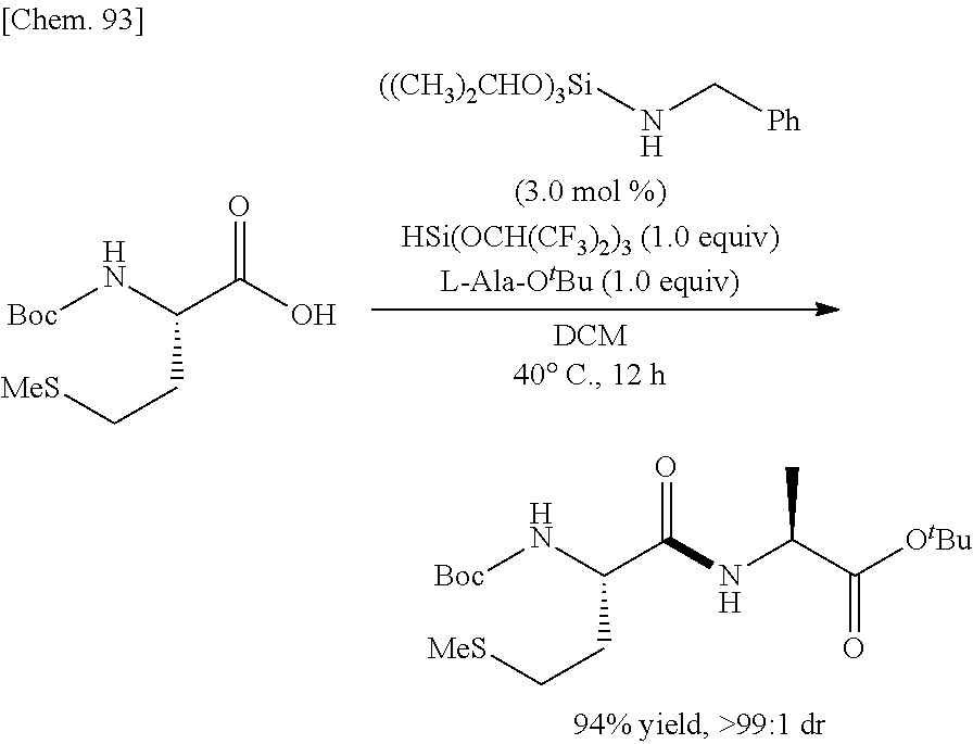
[Boc]NC(C(NC(C([OtBu])=O)C)=O)CC[MeS].[((CH3)2CHO)3Si]NC[Ph].[Boc]NC(C(O)=O)CC[MeS]
